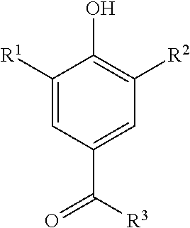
C1([R1])=CC(C([R3])=O)=CC([R2])=C1O
